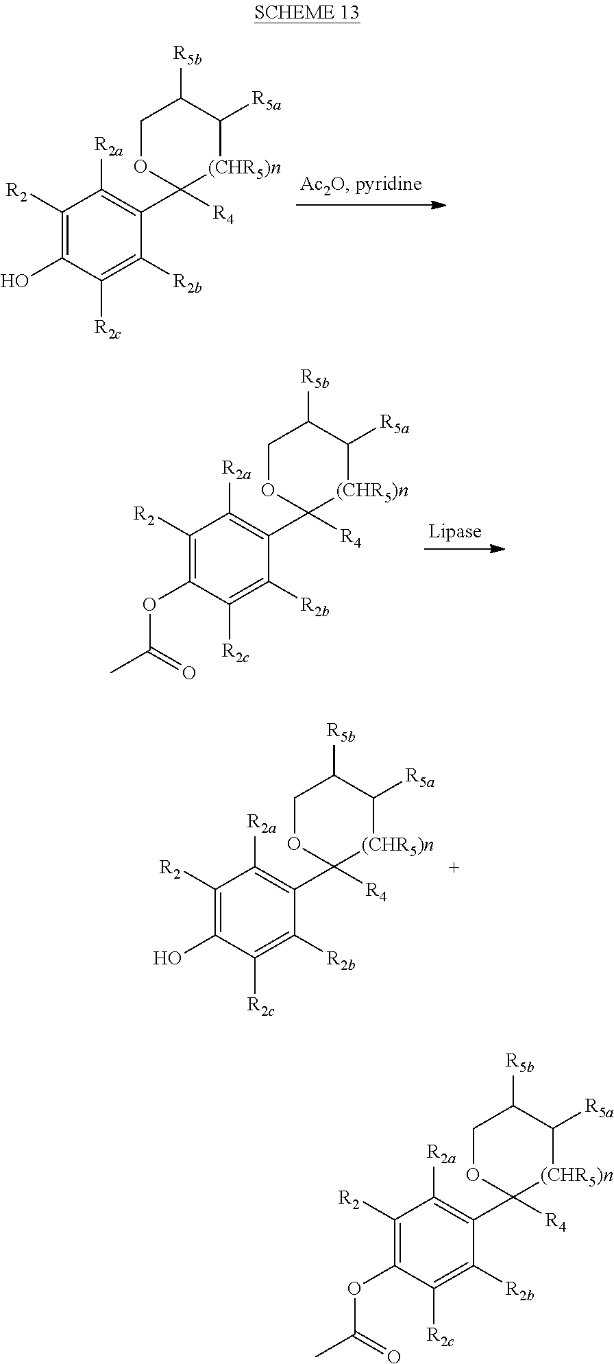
C1([R2])=C(O)C([R2c])=C([R2b])C(C2([R4])[(CHR5)n]C([R5a])C([R5b])CO2)=C1[R2a].C1([R2])=C(OC(=O)C)C([R2c])=C([R2b])C(C2([R4])[(CHR5)n]C([R5a])C([R5b])CO2)=C1[R2a].C1([R2])=C(O)C([R2c])=C([R2b])C(C2([R4])[(CHR5)n]C([R5a])C([R5b])CO2)=C1[R2a].C1([R2])=C(OC(=O)C)C([R2c])=C([R2b])C(C2([R4])[(CHR5)n]C([R5a])C([R5b])CO2)=C1[R2a]
